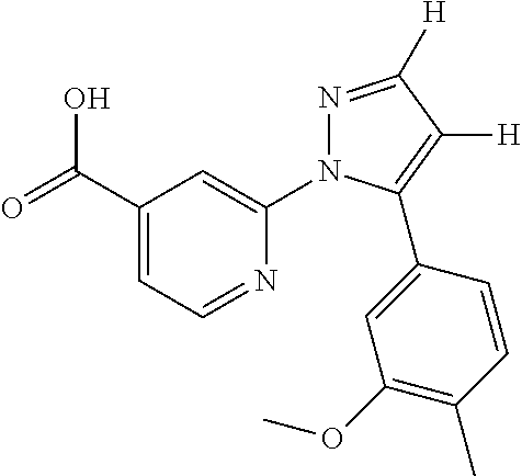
OC(C1=CC=NC(N2N=C([H])C([H])=C2C2=CC(OC)=C(C)C=C2)=C1)=O
